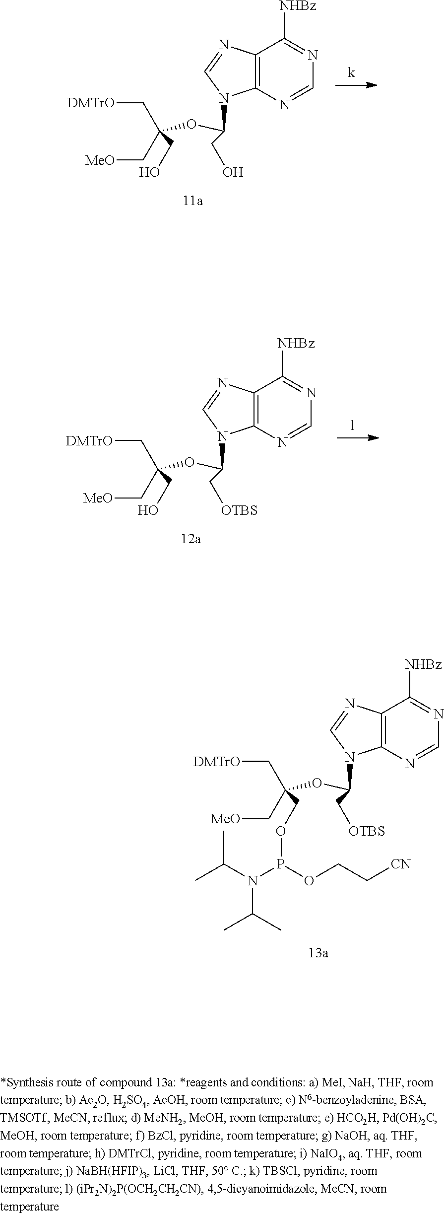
C([DMTrO])C(C[MeO])(COP(N(C(C)C)C(C)C)OCC[CN])OC(N1C2=C(N=C1)C([NHBz])=NC=N2)C[OTBS].C([DMTrO])C(C[MeO])(CO)OC(N1C2=C(N=C1)C([NHBz])=NC=N2)CO.C([DMTrO])C(C[MeO])(CO)OC(N1C2=C(N=C1)C([NHBz])=NC=N2)C[OTBS]
